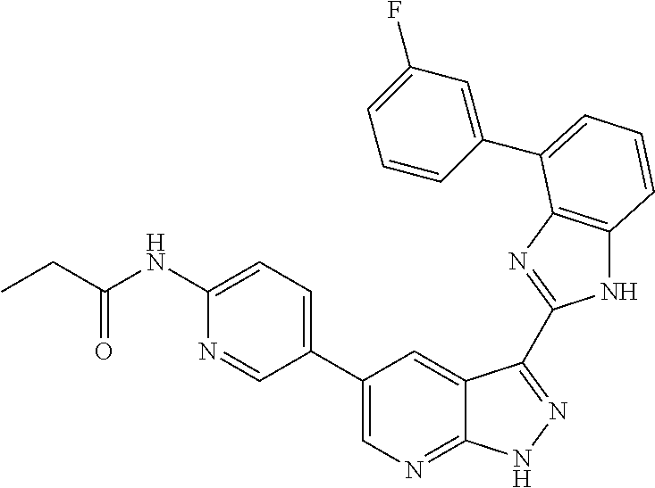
C1(C2=CN=C3C(=C2)C(C2=NC4=C(N2)C=CC=C4C2=CC(F)=CC=C2)=NN3)=CC=C(NC(CC)=O)N=C1
